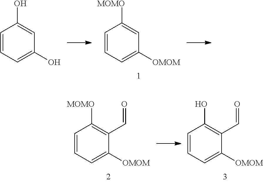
C1=CC=C(O)C=C1O.C1=CC=C([OMOM])C=C1[MOMO].C1=CC=C([OMOM])C(C=O)=C1[MOMO].C1=CC=C([OMOM])C(C=O)=C1O
